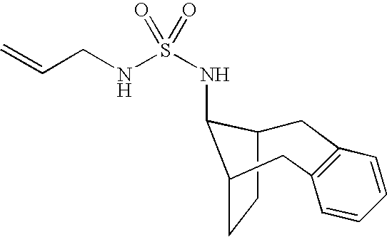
C1C2CCC(C2NS(NCC=C)(=O)=O)CC2=C1C=CC=C2
